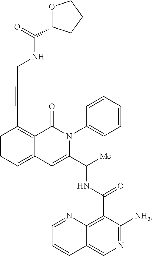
C1=CC=C2C(=C1C#CCNC(C1OCCC1)=O)C(=O)N(C1=CC=CC=C1)C(C([Me])NC(C1=C3C(=CN=C1[NH2])C=CC=N3)=O)=C2
